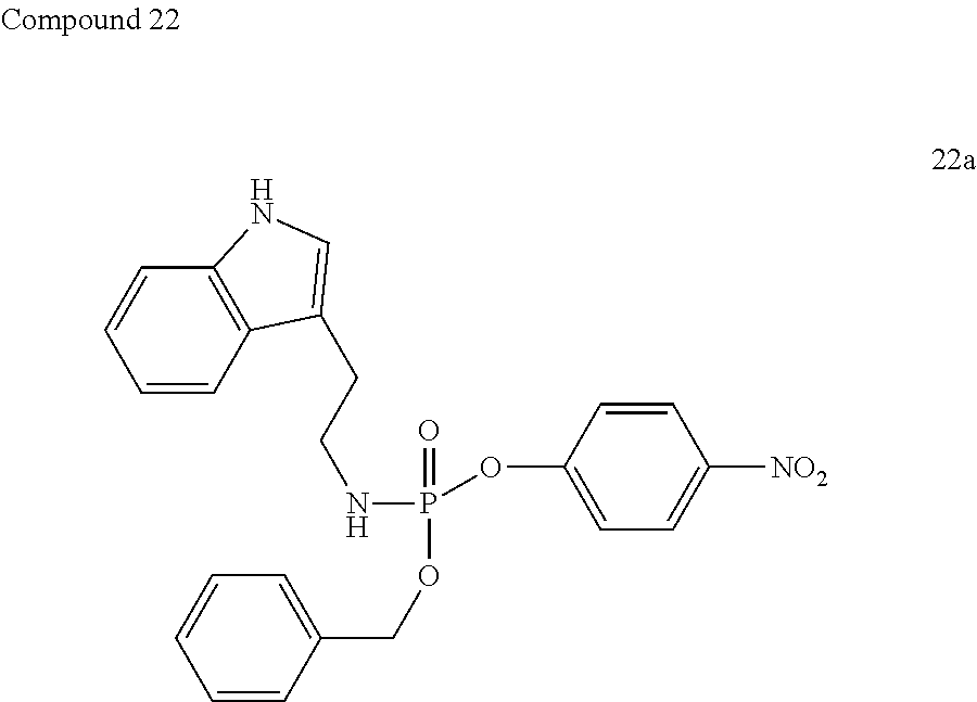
C1=CC2=C(C=C1)NC=C2CCNP(=O)(OC1=CC=C([NO2])C=C1)OCC1=CC=CC=C1
